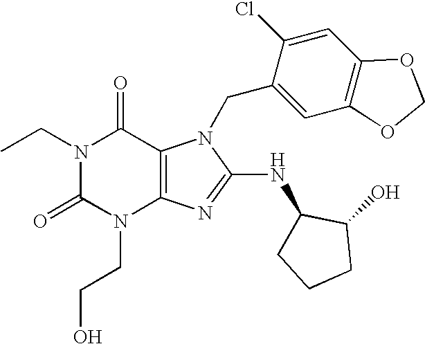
N1(CC)C(=O)N(CCO)C2=C(C1=O)N(CC1=CC3=C(C=C1Cl)OCO3)C(NC1CCCC1O)=N2
